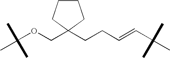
C(OCC1(CCC=CC(C)(C)C)CCCC1)(C)(C)C
